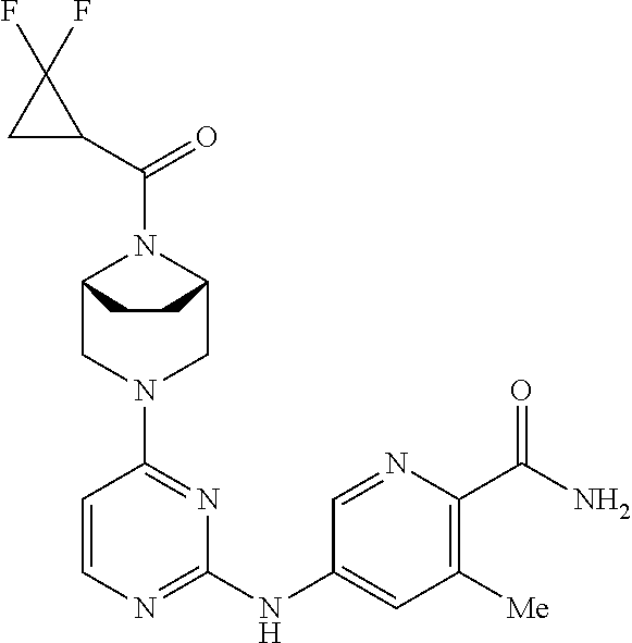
C12CN(C3=NC(NC4=CC([Me])=C(C(N)=O)N=C4)=NC=C3)CC(N1C(=O)C1C(F)(F)C1)CC2
